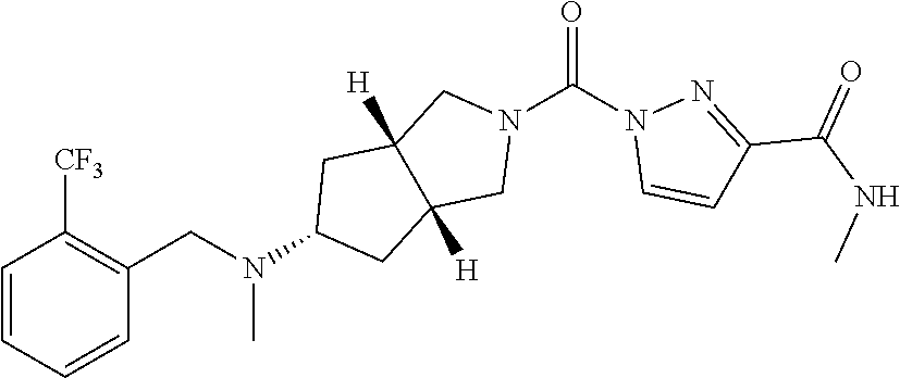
C1=CC=CC(CN(C2CC3([H])C([H])(C2)CN(C(N2C=CC(C(NC)=O)=N2)=O)C3)C)=C1[CF3]
